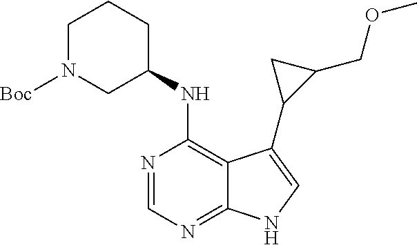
C1=NC(NC2CCCN([Boc])C2)=C2C(=N1)NC=C2C1C(COC)C1
